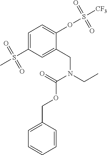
C1=C(S(C)(=O)=O)C=C(CN(CC)C(=O)OCC2=CC=CC=C2)C(OS([CF3])(=O)=O)=C1
